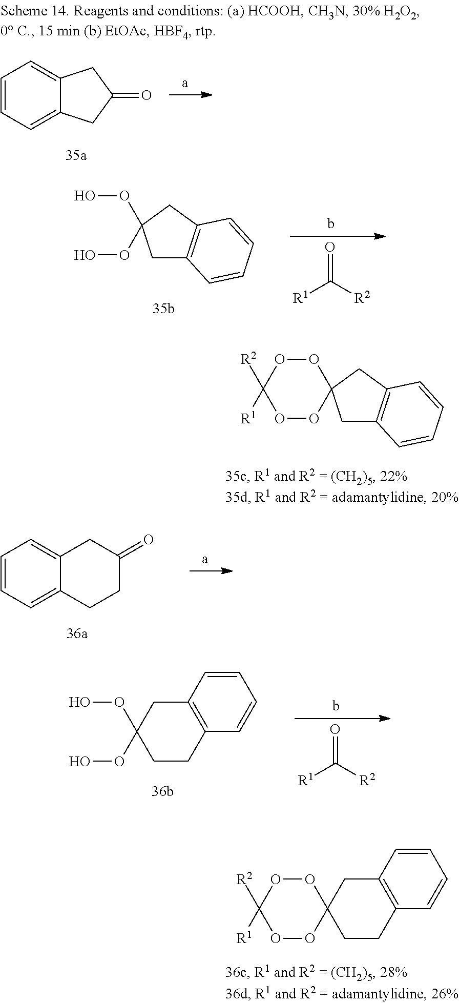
C1=CC=C2C(=C1)CC(=O)C2.C1C2=C(CC1(OO)OO)C=CC=C2.[R1]C([R2])=O.C1C2=C(CC13OOC([R2])([R1])OO3)C=CC=C2.C1=CC=C2C(=C1)CC(=O)CC2.C1CC2=C(CC1(OO)OO)C=CC=C2.[R1]C([R2])=O.C12(OOC([R2])([R1])OO1)CCC1=C(C2)C=CC=C1
